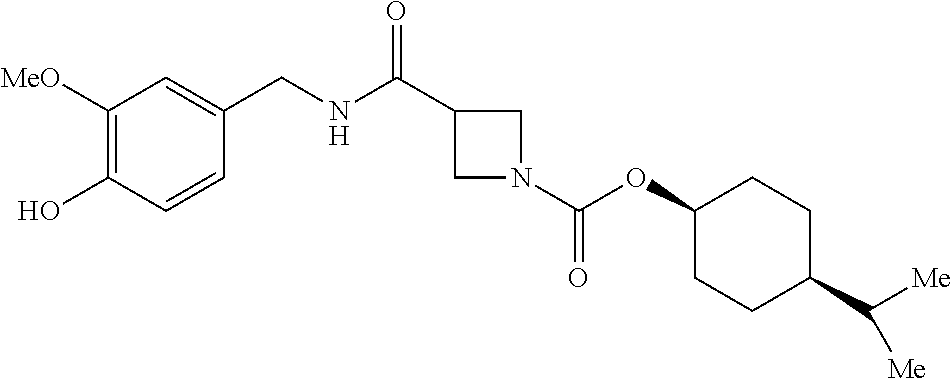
C1([MeO])=C(O)C=CC(CNC(=O)C2CN(C(OC3CCC(C([Me])[Me])CC3)=O)C2)=C1
